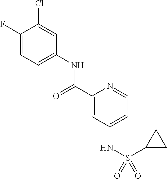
C1(F)=CC=C(NC(C2=CC(NS(=O)(=O)C3CC3)=CC=N2)=O)C=C1Cl
